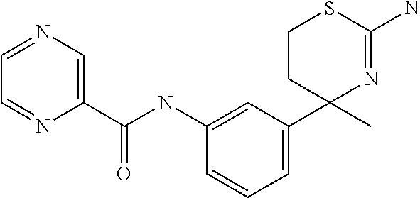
C1(NC(C2=CN=CC=N2)=O)=CC(C2(C)N=C(N)SCC2)=CC=C1
